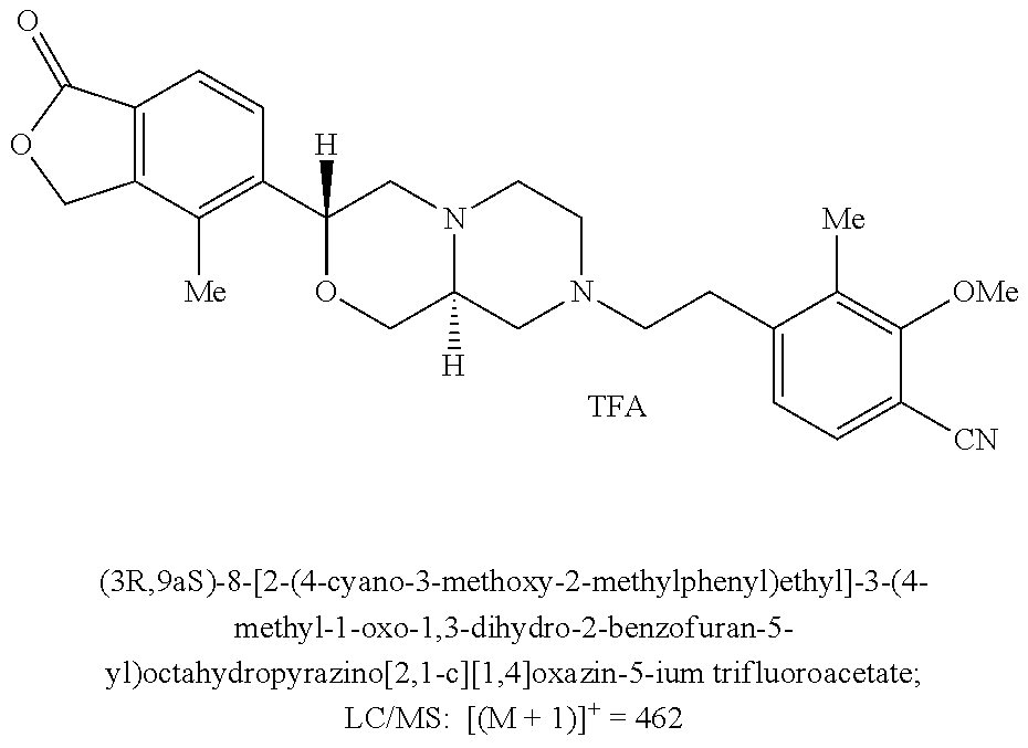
C12=C(C=CC(C3([H])OCC4([H])N(C3)CCN(CCC3=CC=C([CN])C([OMe])=C3[Me])C4)=C1[Me])C(=O)OC2.[TFA]
